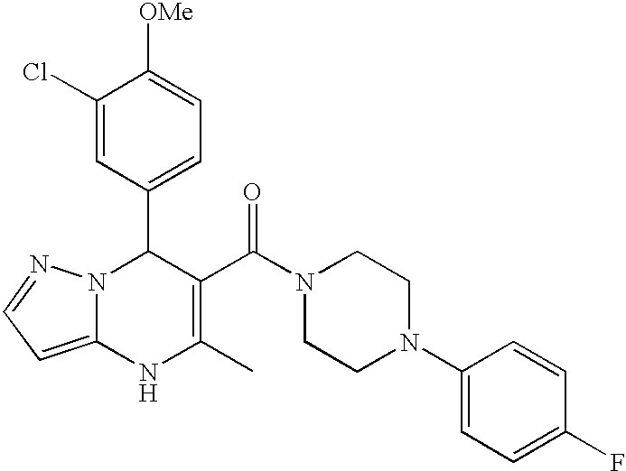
C1(Cl)=CC(C2N3C(=CC=N3)NC(C)=C2C(N2CCN(C3=CC=C(F)C=C3)CC2)=O)=CC=C1[OMe]
